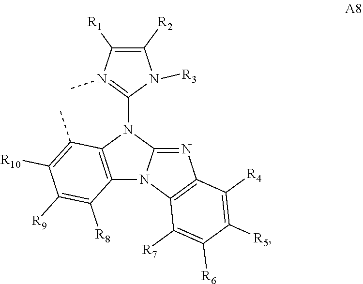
C12=C(N(C3=N(C)C([R1])=C([R2])N3[R3])C3=NC4=C(N13)C([R7])=C([R6])C([R5])=C4[R4])C(C)=C([R10])C([R9])=C2[R8]
